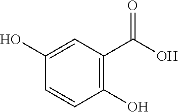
OC(C1=C(O)C=CC(O)=C1)=O
